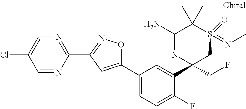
C1=NC(C2=NOC(C3=CC=C(F)C(C4(CF)CS(=NC)(=O)C(C)(C)C(N)=N4)=C3)=C2)=NC=C1Cl
